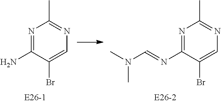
N1=C(N)C(Br)=CN=C1C.N1=C(N=CN(C)C)C(Br)=CN=C1C
